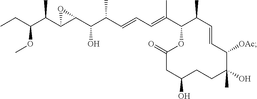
C1(=O)CC(O)CCC(O)(C)C([OAc])C=CC(C)C(C(=CC=CC(C(C2C(C(C(CC)OC)C)O2)O)C)C)O1
